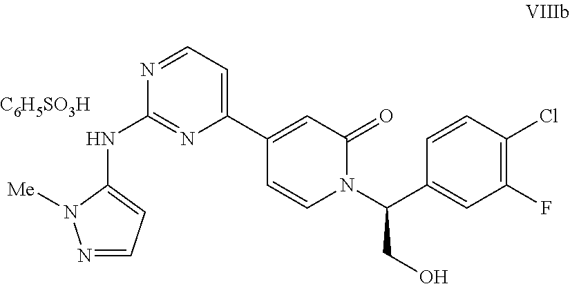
N1=CC=C(C2=CC(=O)N(C(C3=CC(F)=C(Cl)C=C3)CO)C=C2)N=C1NC1=CC=NN1[Me].[C6H5SO3H]
